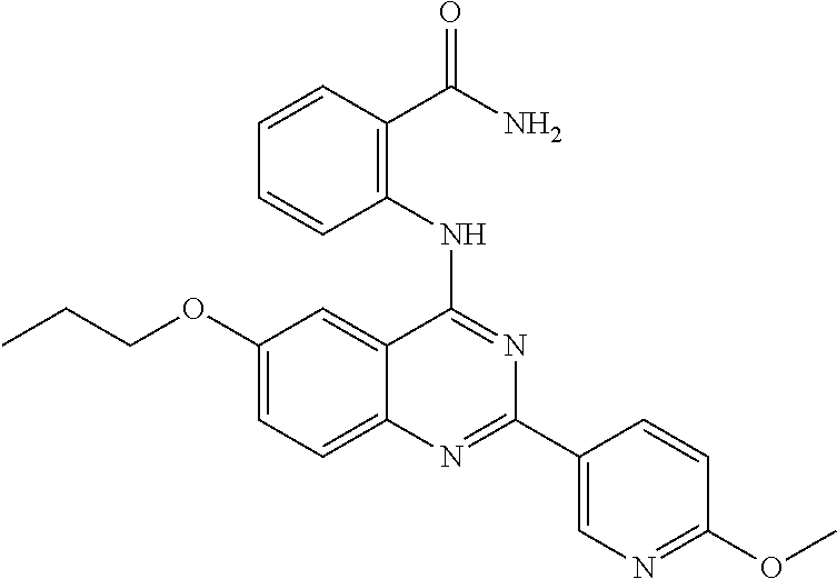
C1(OCCC)=CC=C2C(=C1)C(NC1=C(C(N)=O)C=CC=C1)=NC(C1=CN=C(OC)C=C1)=N2
